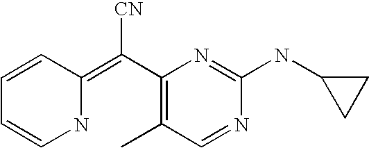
C1=CC(=C(C2=C(C)C=NC(NC3CC3)=N2)[CN])NC=C1
